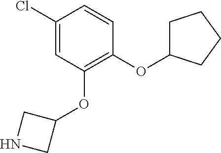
C1(Cl)=CC(OC2CNC2)=C(OC2CCCC2)C=C1
